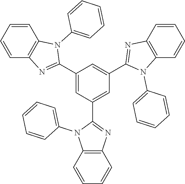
C1=CC(N2C(C3=CC(C4=NC5=C(N4C4=CC=CC=C4)C=CC=C5)=CC(C4=NC5=C(N4C4=CC=CC=C4)C=CC=C5)=C3)=NC3=C2C=CC=C3)=CC=C1
